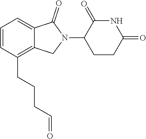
C12=CC=CC(CCCC=O)=C1CN(C1C(=O)NC(=O)CC1)C2=O
